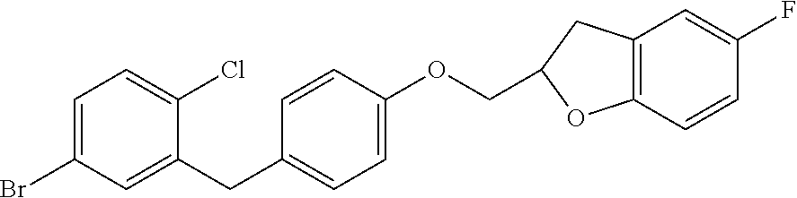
C1=C(Br)C=C(CC2=CC=C(OCC3CC4=C(C=CC(F)=C4)O3)C=C2)C(Cl)=C1
